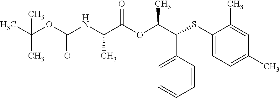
C1=C(C(C(C)OC(C(NC(OC(C)(C)C)=O)C)=O)SC2=CC=C(C)C=C2C)C=CC=C1
